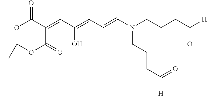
C(C=C1C(=O)OC(C)(C)OC1=O)(O)=CC=CN(CCCC([H])=O)CCCC(=O)[H]
